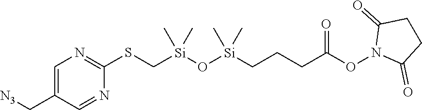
C1(=O)CCC(=O)N1OC(CCC[Si](C)(O[Si](C)(CSC1=NC=C(C[N3])C=N1)C)C)=O
